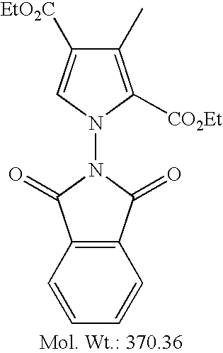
C1(C)=C([CO2Et])N(N2C(=O)C3=C(C2=O)C=CC=C3)C=C1[EtO2C]
